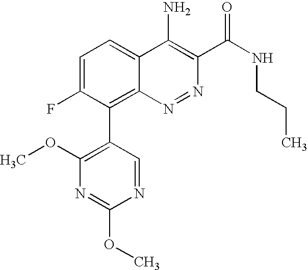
C1=C(F)C(C2=C(OC)N=C(OC)N=C2)=C2C(=C1)C(N)=C(C(NCCC)=O)N=N2
